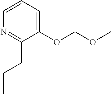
N1=C(CCC)C(OCOC)=CC=C1
